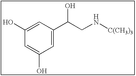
C1=C(O)C=C(O)C=C1C(CN[C(CH3)3])O
